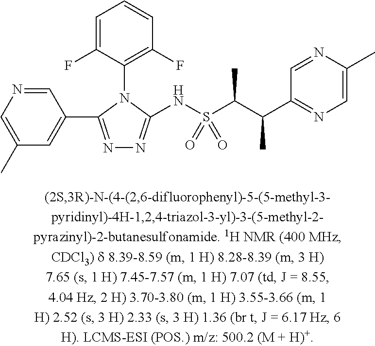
C1=C(F)C(N2C(NS(C(C(C3=NC=C(C)N=C3)C)C)(=O)=O)=NN=C2C2=CC(C)=CN=C2)=C(F)C=C1
